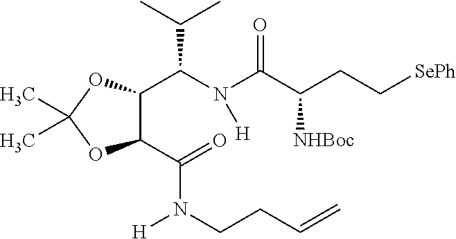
C1(C(=O)N(CCC=C)[H])C(C(N(C(C(CC[SePh])[NHBoc])=O)[H])C(C)C)OC(C)(C)O1
